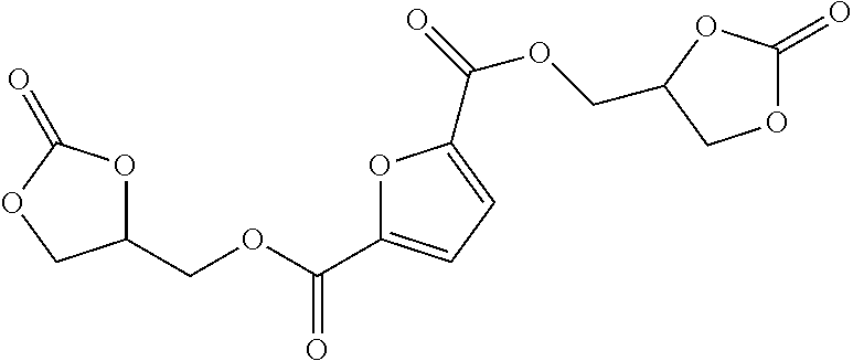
C1(COC(=O)C2=CC=C(C(OCC3OC(=O)OC3)=O)O2)OC(=O)OC1
